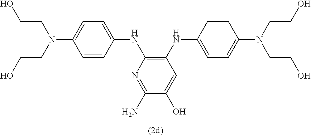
C1=CC(NC2=C(NC3=CC=C(N(CCO)CCO)C=C3)C=C(O)C(N)=N2)=CC=C1N(CCO)CCO
